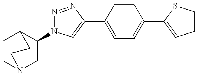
C1(N2N=NC(C3=CC=C(C4=CC=CS4)C=C3)=C2)CN2CCC1CC2
